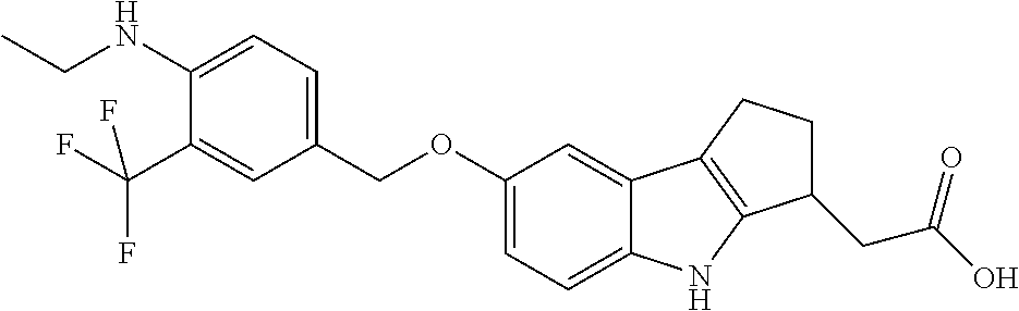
C1=C(NCC)C(C(F)(F)F)=CC(COC2=CC=C3C(=C2)C2=C(N3)C(CC(O)=O)CC2)=C1
